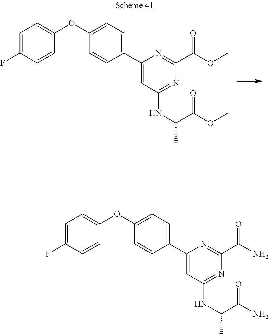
C1=C(C2=CC(NC(C)C(OC)=O)=NC(C(OC)=O)=N2)C=CC(OC2=CC=C(F)C=C2)=C1.C1=C(C2=CC(NC(C)C(N)=O)=NC(C(N)=O)=N2)C=CC(OC2=CC=C(F)C=C2)=C1
